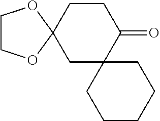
C1C2(CCC(=O)C13CCCCC3)OCCO2
